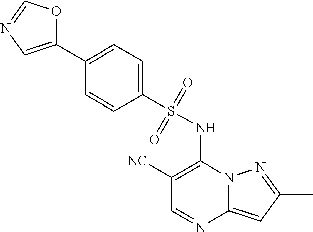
C1([NC])=C(NS(C2=CC=C(C3=CN=CO3)C=C2)(=O)=O)N2C(=CC(C)=N2)N=C1
